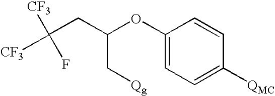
C([CF3])([CF3])(F)CC(OC1=CC=C([QMC])C=C1)C[Qg]
